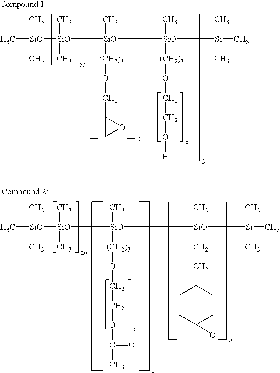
C[SiO]([SiO]([SiO]([SiO]([Si](C)(C)C)(C)[(CH2)3]OCCO[H])(C)[(CH2)3]OCC1OC1)(C)C)(C)C.C[SiO]([SiO]([SiO](C)([(CH2)3]OCCOC(=O)C)[SiO]([Si](C)(C)C)(C)CCC1CCC2C(C1)O2)(C)C)(C)C
